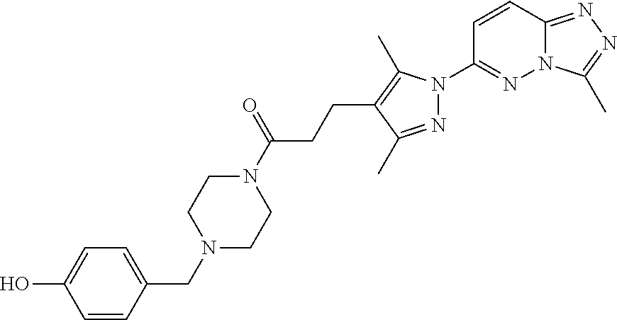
N12C(=NN=C1C)C=CC(N1N=C(C)C(CCC(N3CCN(CC4=CC=C(O)C=C4)CC3)=O)=C1C)=N2
